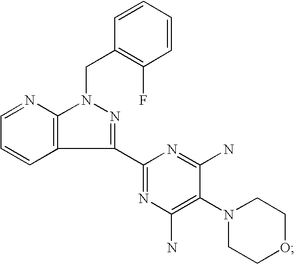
C(N1N=C(C2=NC(N)=C(N3CCOCC3)C(N)=N2)C2=C1N=CC=C2)C1=C(F)C=CC=C1
